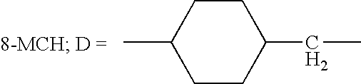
CC1CCC(CC)CC1
